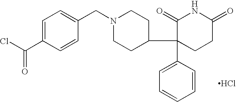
C1=C(C(Cl)=O)C=CC(CN2CCC(C3(C4=CC=CC=C4)CCC(=O)NC3=O)CC2)=C1.Cl
